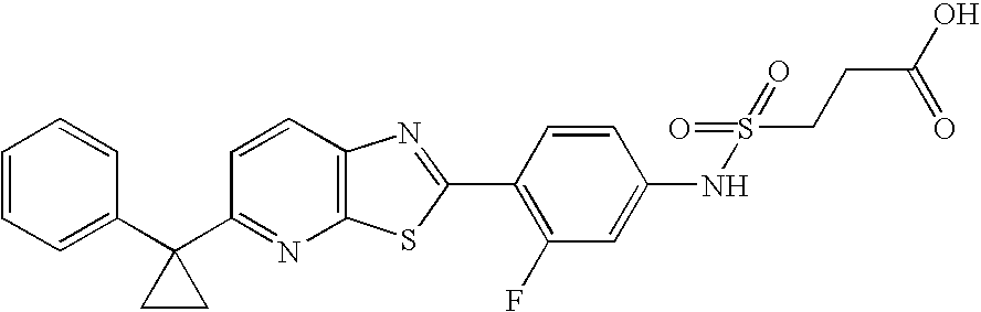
C1=CC=C(C2(C3=NC4=C(C=C3)N=C(C3=C(F)C=C(NS(CCC(O)=O)(=O)=O)C=C3)S4)CC2)C=C1
